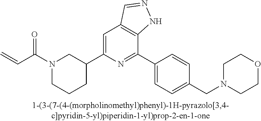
N1(C(C=C)=O)CCCC(C2=CC3=C(C(C4=CC=C(CN5CCOCC5)C=C4)=N2)NN=C3)C1
